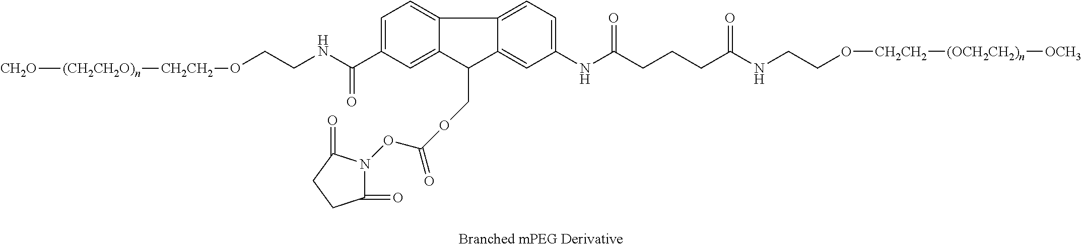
[CH2O][(CH2CH2O)n][CH2CH2]OCCNC(=O)C1=CC=C2C(=C1)C(COC(ON1C(=O)CCC1=O)=O)C1=CC(NC(=O)CCCC(=O)NCCO[CH2CH2][(OCH2CH2)n][OCH3])=CC=C21
